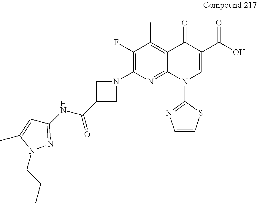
C1(NC(=O)C2CN(C3=C(F)C(C)=C4C(=N3)N(C3=NC=CS3)C=C(C(O)=O)C4=O)C2)=NN(CCC)C(C)=C1
